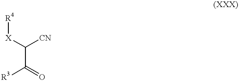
C(C([R3])=O)([X][R4])[CN]
